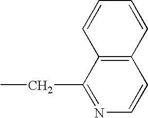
C12=C(C=CC=C1)C=CN=C2CC
